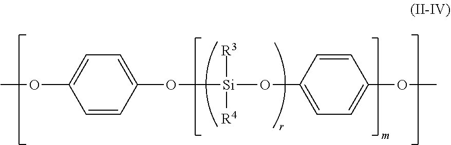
O(C1=CC=C(O[Si]([R3])([R4])OC2=CC=C(OC)C=C2)C=C1)C
